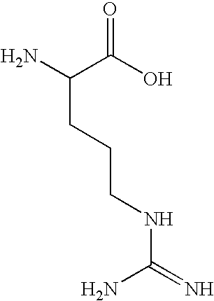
C(C(O)=O)(N)CCCNC(=N)N
